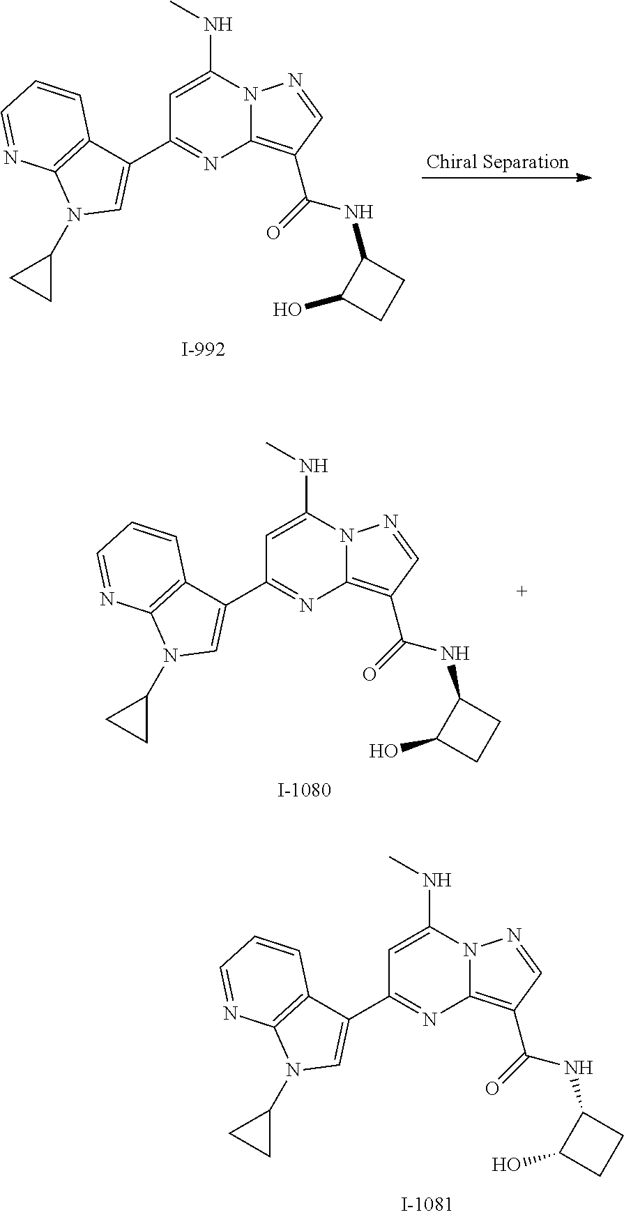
C1=C(NC)N2C(=C(C(=O)NC3C(O)CC3)C=N2)N=C1C1=CN(C2CC2)C2=C1C=CC=N2.C1=C(NC)N2C(=C(C(=O)NC3C(O)CC3)C=N2)N=C1C1=CN(C2CC2)C2=C1C=CC=N2.C1=C(NC)N2C(=C(C(=O)NC3C(O)CC3)C=N2)N=C1C1=CN(C2CC2)C2=C1C=CC=N2
